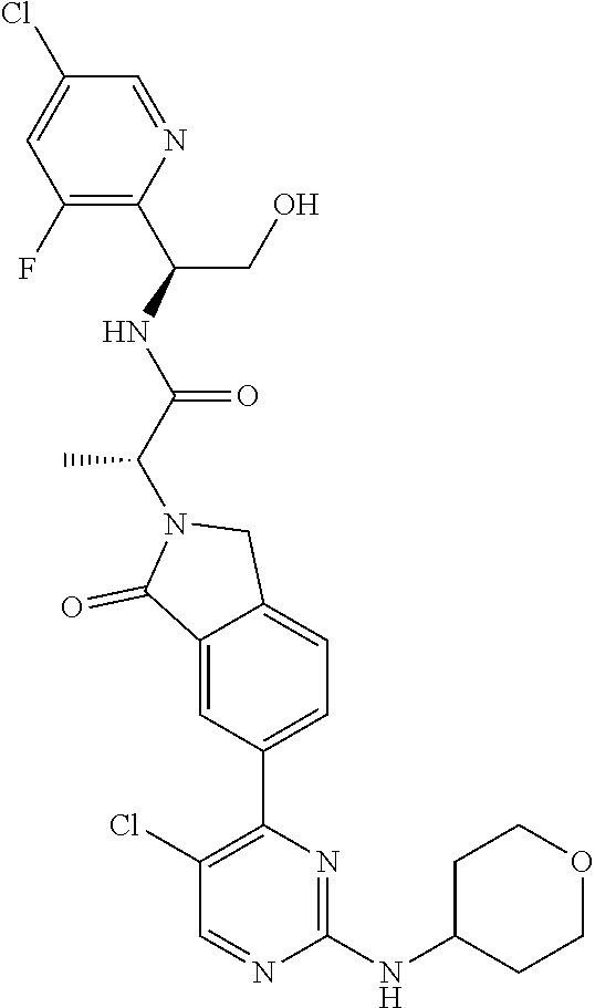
C12=CC(C3=C(Cl)C=NC(NC4CCOCC4)=N3)=CC=C1CN(C(C(=O)NC(CO)C1=C(F)C=C(Cl)C=N1)C)C2=O
